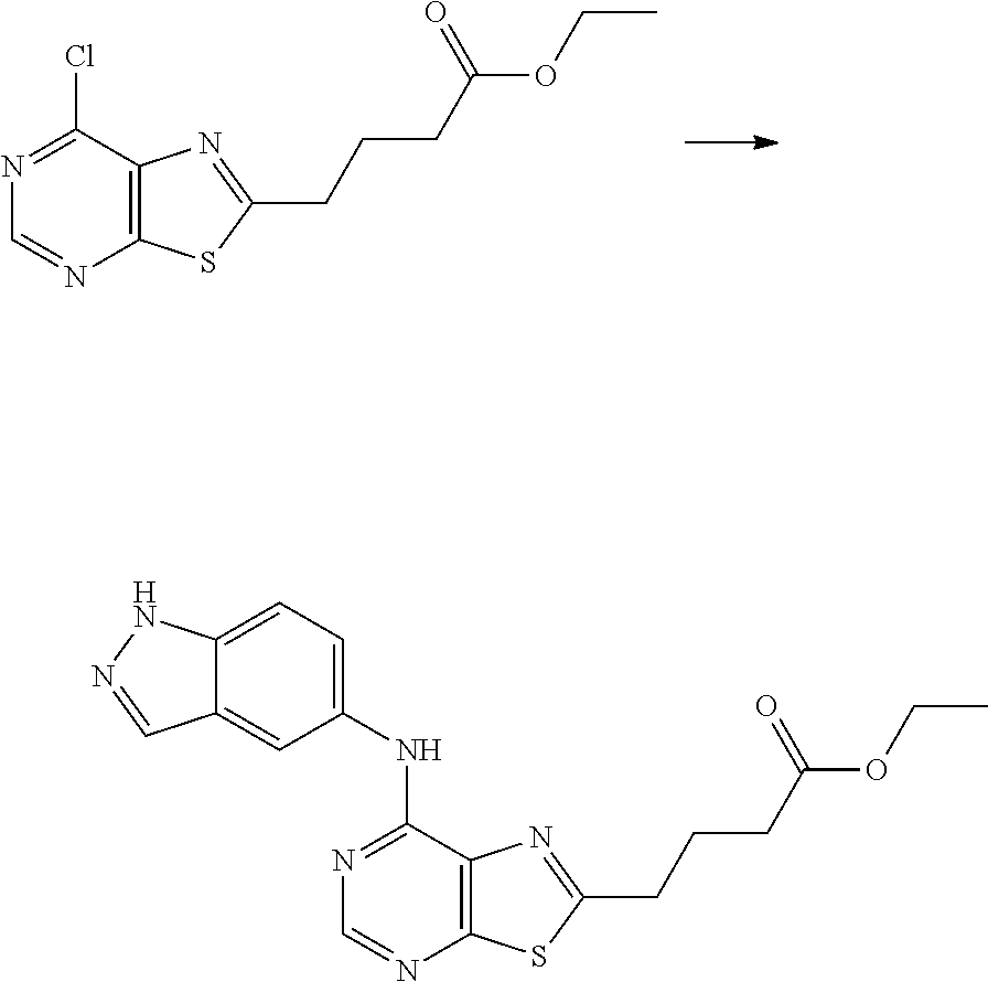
C12=C(SC(CCCC(OCC)=O)=N1)N=CN=C2Cl.C12=C(SC(CCCC(OCC)=O)=N1)N=CN=C2NC1=CC=C2C(=C1)C=NN2
